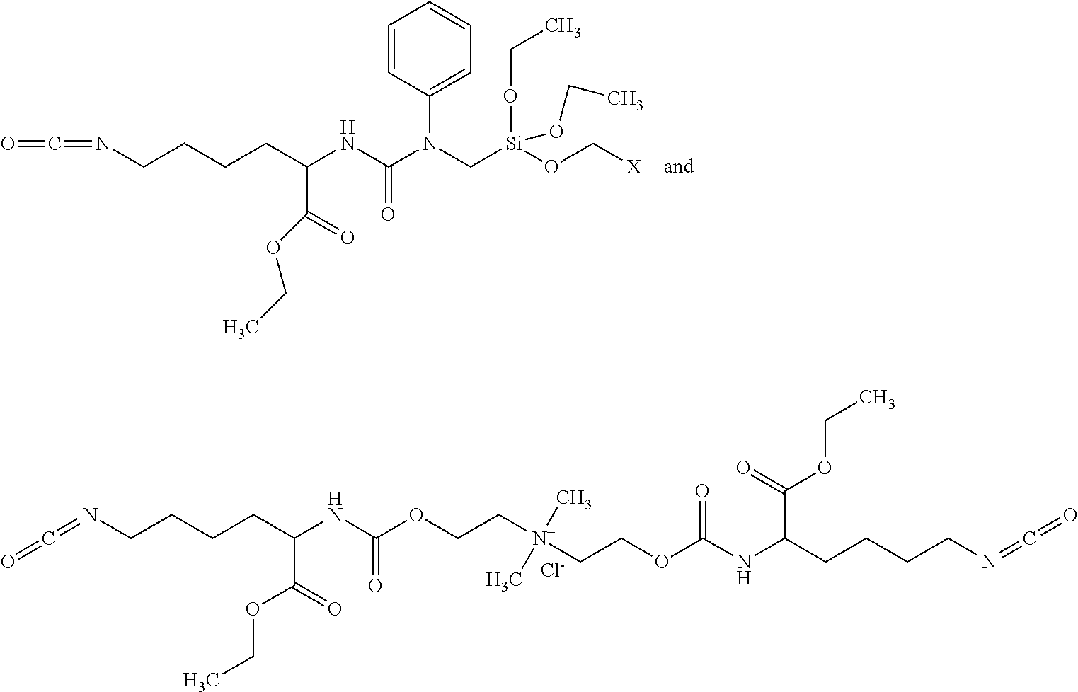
C1=CC(N(C[Si](OC[X])(OCC)OCC)C(NC(CCCCN=C=O)C(=O)OCC)=O)=CC=C1.O=C=NCCCCC(NC(OCC[N+](C)(C)CCOC(NC(CCCCN=C=O)C(=O)OCC)=O)=O)C(=O)OCC.[Cl-]
